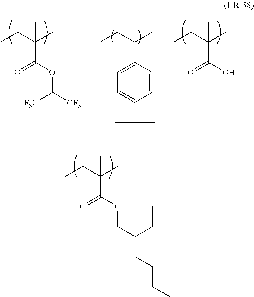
CCC(C)(C(=O)OC([F3C])[CF3])C.CCC(C)(C(=O)O)C.CCC(C)C1=CC=C(C(C)(C)C)C=C1.CCC(C)(C(=O)OCC(CCCC)CC)C
